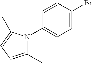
C1=C(Br)C=CC(N2C(C)=CC=C2C)=C1
